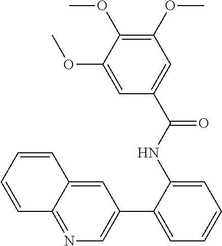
C1(NC(C2=CC(OC)=C(OC)C(OC)=C2)=O)=CC=CC=C1C1=CN=C2C(=C1)C=CC=C2
